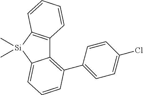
C12=C(C3=CC=C(Cl)C=C3)C=CC=C1[Si](C)(C)C1=C2C=CC=C1
